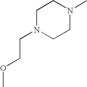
C(N1CCN(C)CC1)COC
